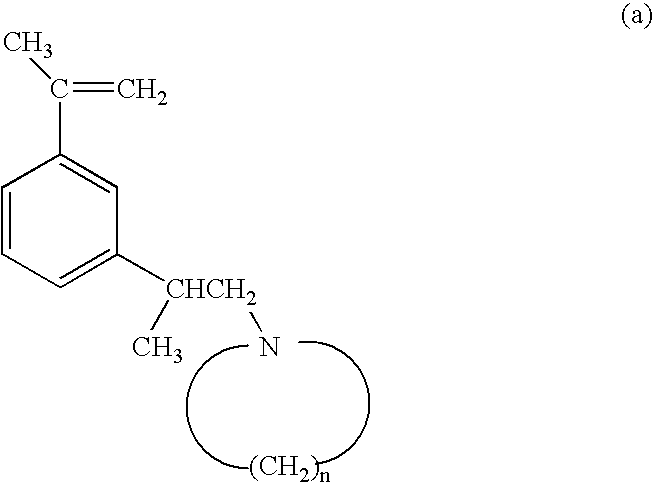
C1=CC=C([CHCH2](C)N)C=C1C(=C)C.[(CH2)n]
